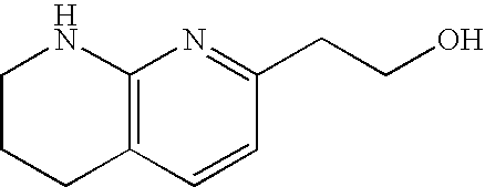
C1CCC2=C(N1)N=C(CCO)C=C2
